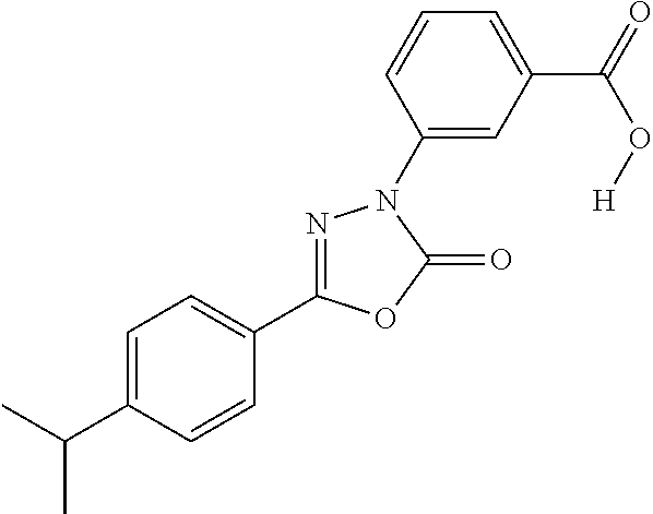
C1(C(C)C)=CC=C(C2=NN(C3=CC(C(=O)O[H])=CC=C3)C(=O)O2)C=C1
